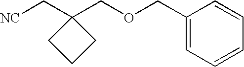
[NC]CC1(COCC2=CC=CC=C2)CCC1
